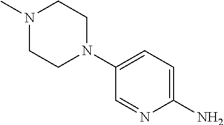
N1(C)CCN(C2=CC=C(N)N=C2)CC1
